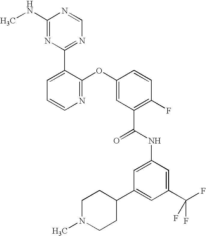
N1=C(OC2=CC(C(NC3=CC(C4CCN(C)CC4)=CC(C(F)(F)F)=C3)=O)=C(F)C=C2)C(C2=NC=NC(NC)=N2)=CC=C1
